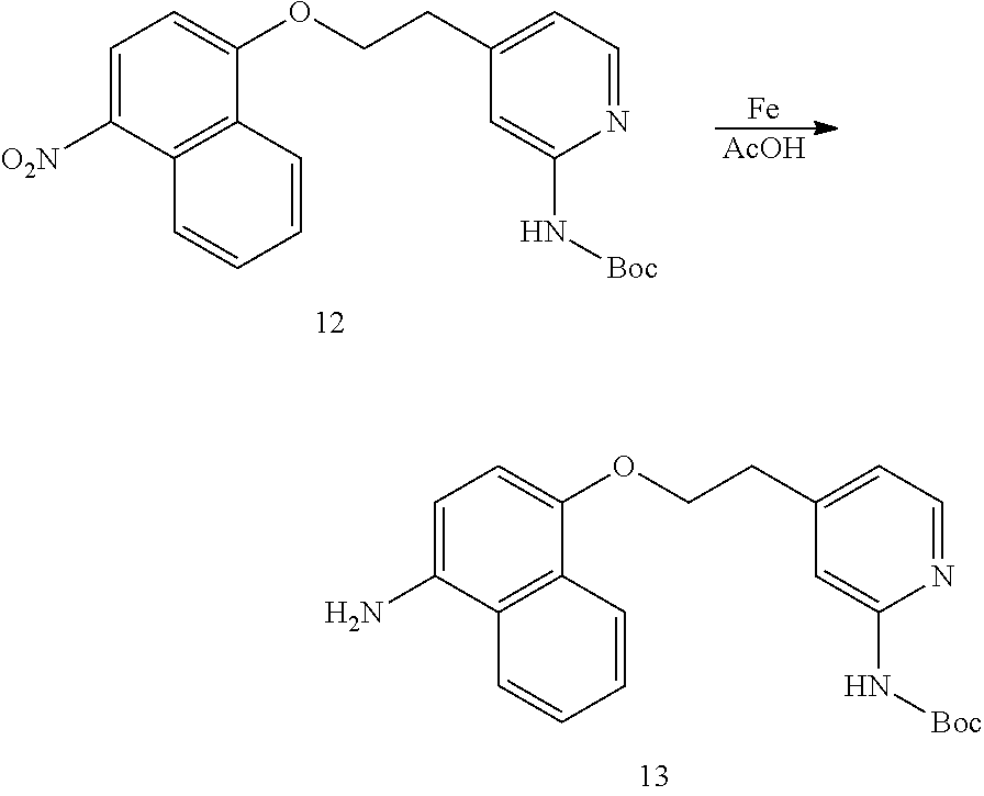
C1=C(N)C2=C(C(OCCC3=CC=NC(N[Boc])=C3)=C1)C=CC=C2.C1=C([O2N])C2=C(C(OCCC3=CC=NC(N[Boc])=C3)=C1)C=CC=C2.[Fe].[AcOH]
